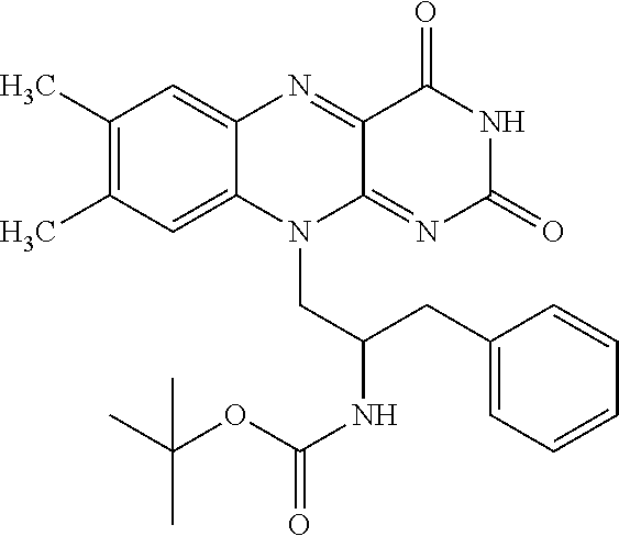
C1(C)=C(C)C=C2C(=C1)N=C1C(=NC(=O)NC1=O)N2CC(NC(=O)OC(C)(C)C)CC1=CC=CC=C1
